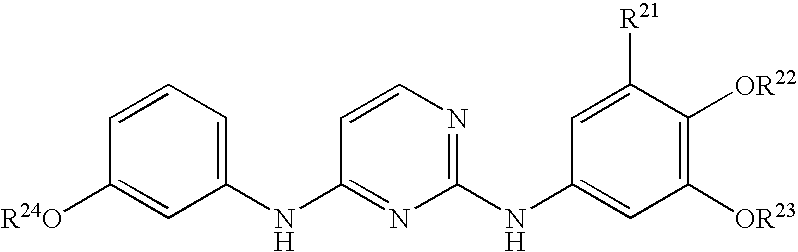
C1(NC2=NC(NC3=CC([OR23])=C([OR22])C([R21])=C3)=NC=C2)=CC=CC([R24O])=C1
